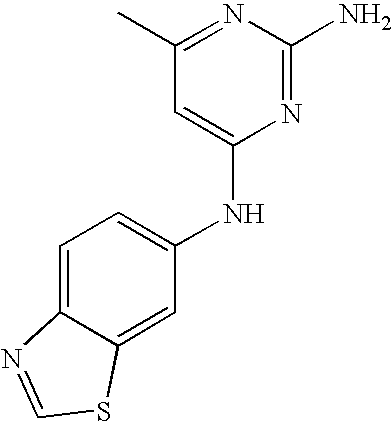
C1=C2C(=CC(NC3=CC(C)=NC(N)=N3)=C1)SC=N2
